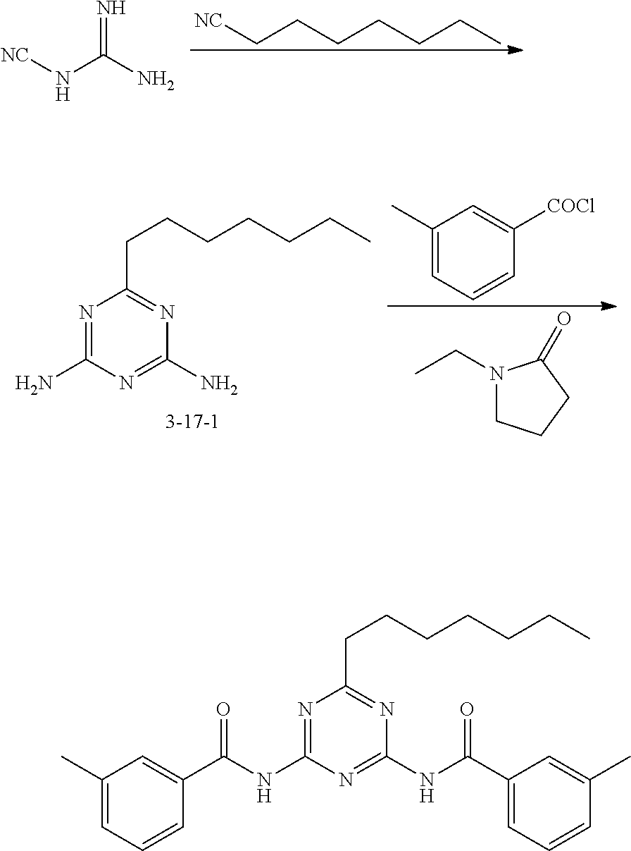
C(CCCCCC)[NC].N(C(N)=N)[NC].C1(C)=CC=CC([COCl])=C1.N1(CC)CCCC1=O.N1=C(N)N=C(N)N=C1CCCCCCC.N1=C(NC(C2=CC(C)=CC=C2)=O)N=C(NC(C2=CC=CC(C)=C2)=O)N=C1CCCCCCC
